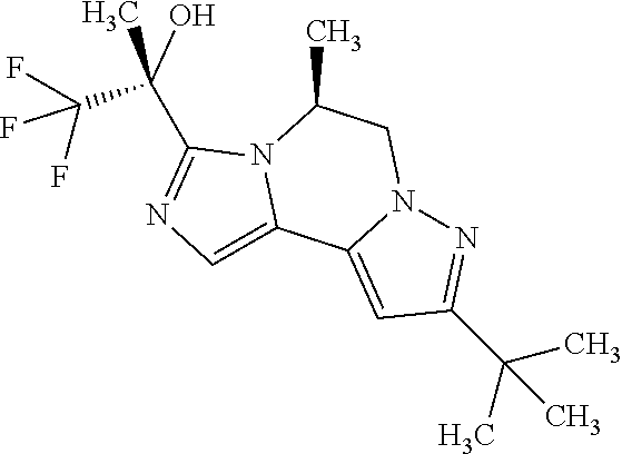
C1(C(C)(O)C(F)(F)F)=NC=C2N1C(C)CN1C2=CC(C(C)(C)C)=N1
